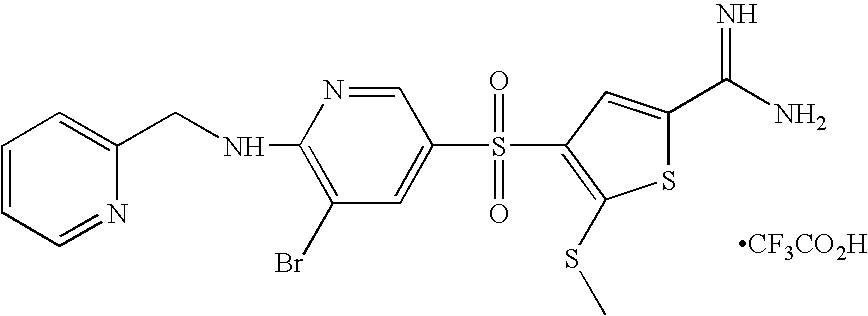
C1=CC=NC(CNC2=C(Br)C=C(S(=O)(=O)C3=C(SC)SC(C(N)=N)=C3)C=N2)=C1.[CF3CO2H]
